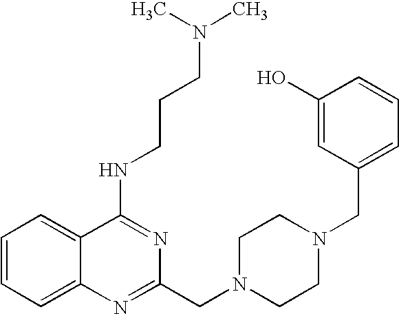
C1=CC=C2C(=C1)C(NCCCN(C)C)=NC(CN1CCN(CC3=CC=CC(O)=C3)CC1)=N2
